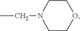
CCN1CCOCC1
